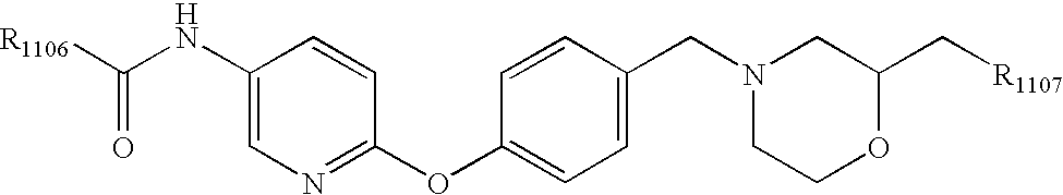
C1=C(NC([R1106])=O)C=CC(OC2=CC=C(CN3CCOC(C[R1107])C3)C=C2)=N1
